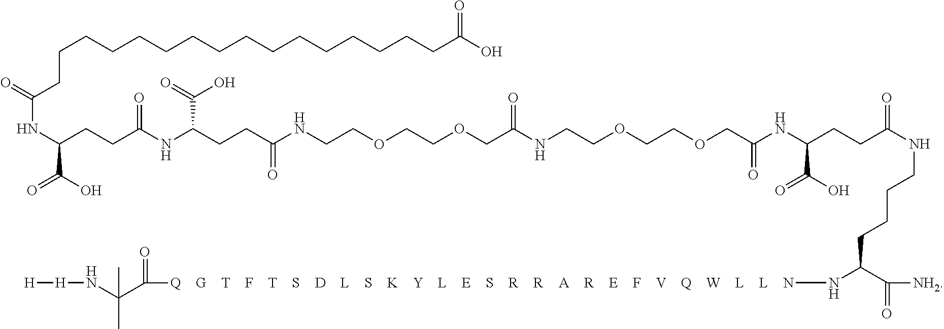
N(C(CCC(NC(CCC(NCCOCCOCC(NCCOCCOCC(NC(CCC(NCCCCC(C(=O)[NH2])N[Q    G    T    F    T    S    D    L    S    K    Y    L    E    S    R    R    A    R    E    F    V    Q    W    L    L    N]C(C(N[H][H])(C)C)=O)=O)C(O)=O)=O)=O)=O)C(=O)O)=O)C(O)=O)C(CCCCCCCCCCCCCCCCC(O)=O)=O
